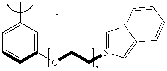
C1=C(C)C=C(OCCN2=CN3C(=C2)C=CC=C3)C=C1
